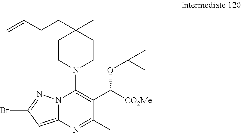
BrC1=NN2C(=C1)N=C(C)C(C([CO2Me])OC(C)(C)C)=C2N1CCC(CCC=C)(C)CC1
